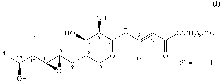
C1(O)C(CC2C(C(C(C)O)C)O2)COC(CC(=CC([O(CH2)8CO2H])=O)C)C1O
